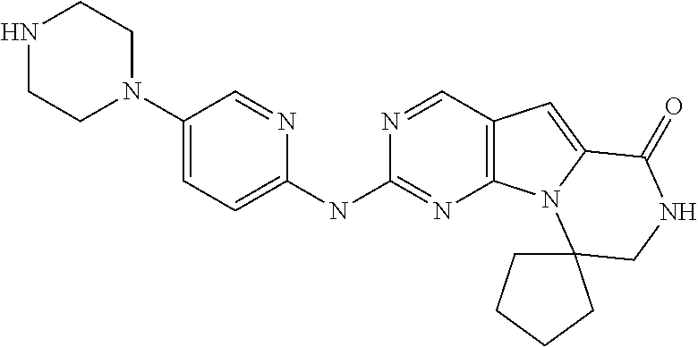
N1CCN(C2=CC=C(NC3=NC4=C(C=N3)C=C3N4C4(CNC3=O)CCCC4)N=C2)CC1
